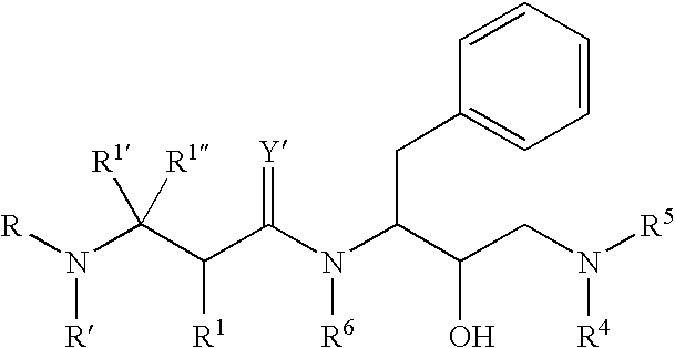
N(C(C(C(N(C(C(CN([R5])[R4])O)CC1=CC=CC=C1)[R6])=[Y])[R1])([R1])[R1])([R])[R]
